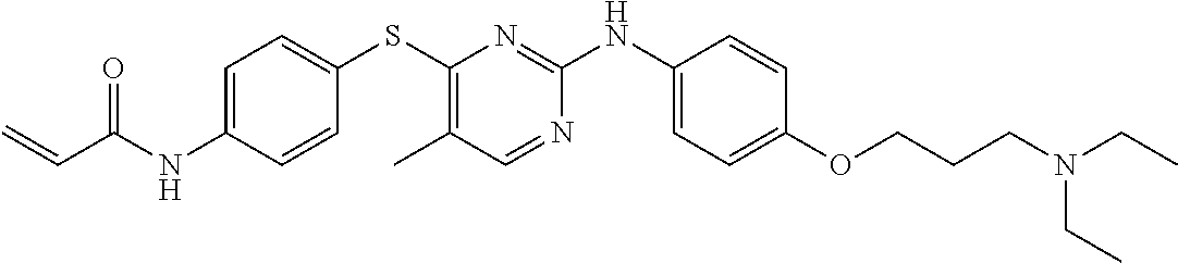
C1=C(NC(C=C)=O)C=CC(SC2=C(C)C=NC(NC3=CC=C(OCCCN(CC)CC)C=C3)=N2)=C1
